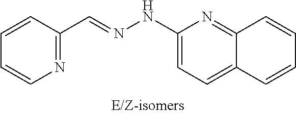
C1(C=NNC2=CC=C3C(=N2)C=CC=C3)=NC=CC=C1
